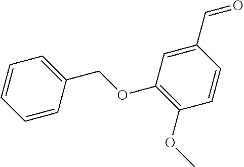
C1(C=O)=CC(OCC2=CC=CC=C2)=C(OC)C=C1
